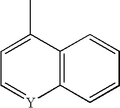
C1=C(C)C2=C([Y]=C1)C=CC=C2
